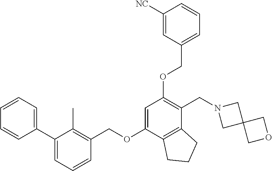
C1=CC=C(C2=CC=CC(COC3=CC(OCC4=CC=CC([NC])=C4)=C(CN4CC5(C4)COC5)C4=C3CCC4)=C2C)C=C1
